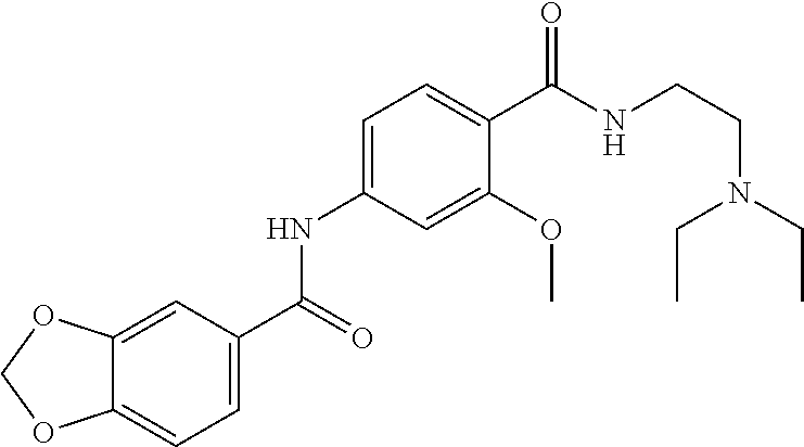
C1=C(NC(C2=CC=C3C(=C2)OCO3)=O)C=C(OC)C(C(NCCN(CC)CC)=O)=C1
